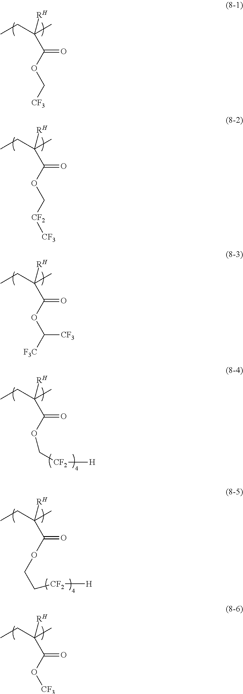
CCC(C)([RH])C(OC[CF3])=O.CCC(C)([RH])C(OC[CF2][CF3])=O.CCC(C)([RH])C(OC([F3C])[CF3])=O.CCC(C)([RH])C(OC[CF2][H])=O.CCC(C)([RH])C(OCC[CF2][H])=O.CCC(C)([RH])C(O[CF3])=O
